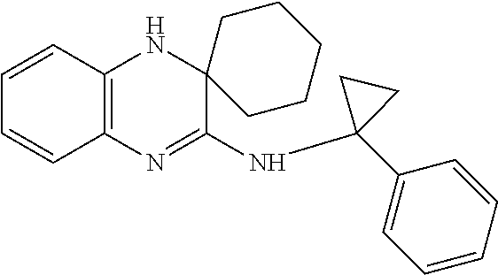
C1=CC2=C(C=C1)N=C(NC1(C3=CC=CC=C3)CC1)C1(N2)CCCCC1
